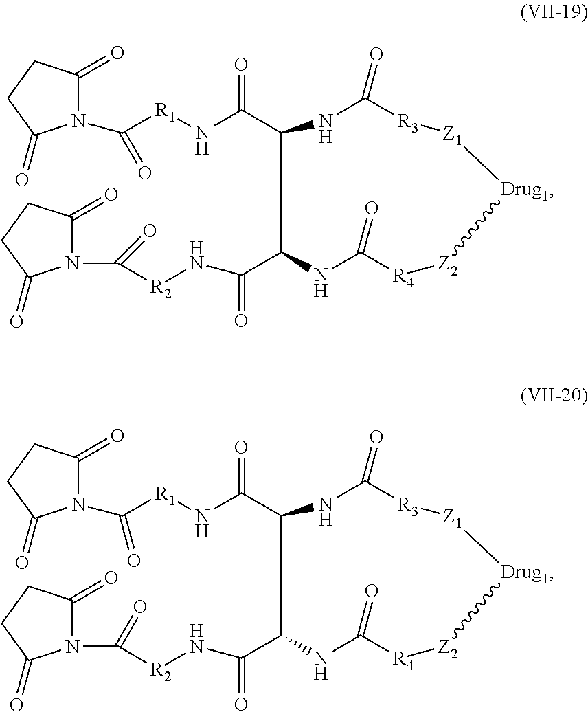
C1(=O)NC(C(=O)N[R2]C(=O)N2C(=O)CCC2=O)C(C(N[R1]C(=O)N2C(=O)CCC2=O)=O)NC(=O)[R3][Z1][Drug1][Z2][R4]1.C1(=O)NC(C(=O)N[R2]C(=O)N2C(=O)CCC2=O)C(C(N[R1]C(=O)N2C(=O)CCC2=O)=O)NC(=O)[R3][Z1][Drug1][Z2][R4]1
